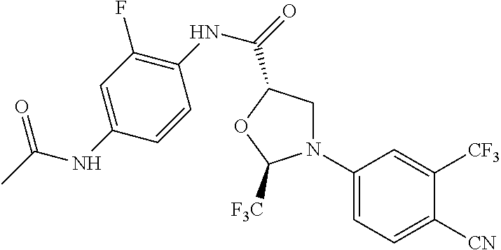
N1(C2=CC=C([CN])C([CF3])=C2)CC(C(NC2=C(F)C=C(NC(=O)C)C=C2)=O)OC1[F3C]
